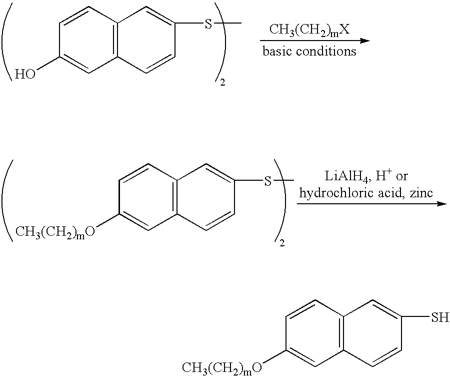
C12=C(C=CC(O)=C1)C=C(SC)C=C2.C12=C(C=CC([CH3(CH2)mO])=C1)C=C(SC)C=C2.C12=C(C=CC([CH3(CH2)mO])=C1)C=C(S)C=C2
